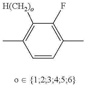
C1=CC(C)=C(F)C([H(CH2)o])=C1C
